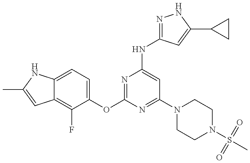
C12=C(F)C(OC3=NC(NC4=NNC(C5CC5)=C4)=CC(N4CCN(S(C)(=O)=O)CC4)=N3)=CC=C1NC(C)=C2
